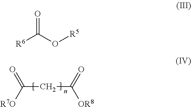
C(C([R7O])=O)C([OR8])=O.[R6]C(O[R5])=O
